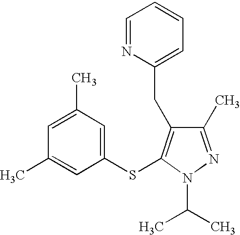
C1(C)=CC(C)=CC(SC2=C(CC3=CC=CC=N3)C(C)=NN2C(C)C)=C1
